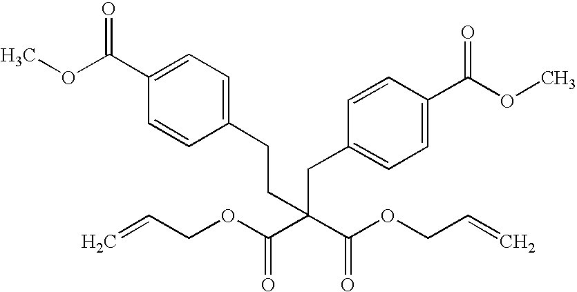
C=CCOC(C(C(OCC=C)=O)(CC1=CC=C(C(OC)=O)C=C1)CCC1=CC=C(C(OC)=O)C=C1)=O
